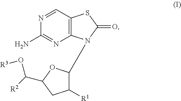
C12=C(N=C(N)N=C1)N(C1C([R1])CC(C([R2])O[R3])O1)C(=O)S2
